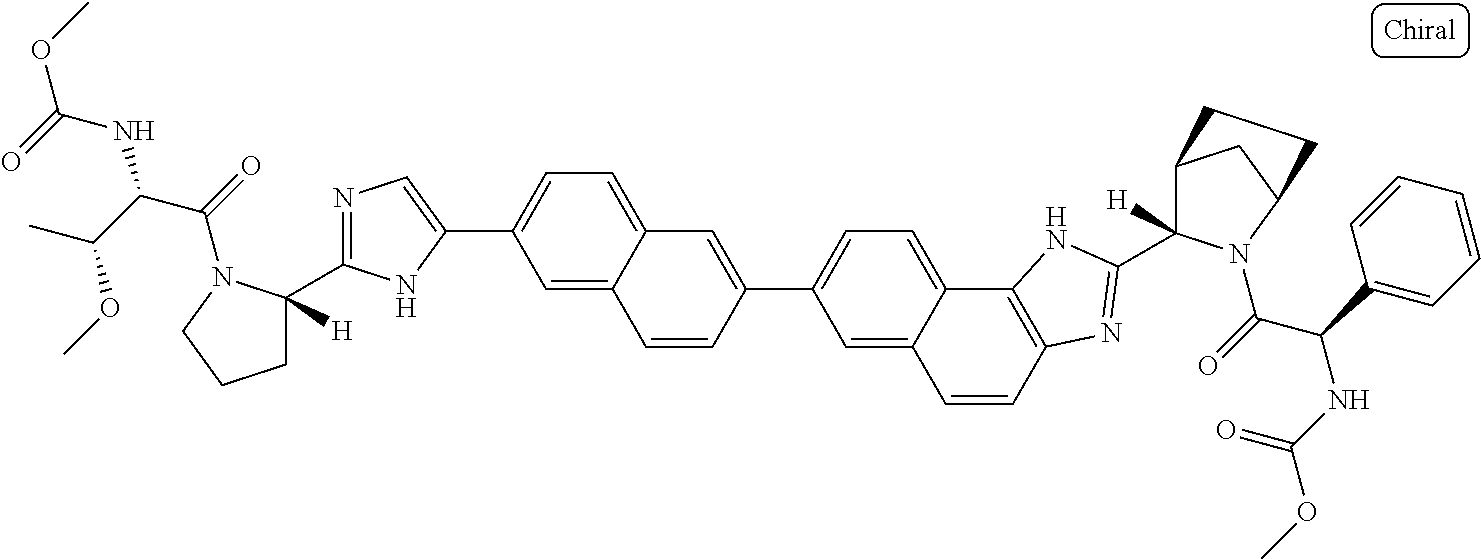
C1=C2C(=CC=C1C1=CN=C(C3([H])CCCN3C(=O)C(C(C)OC)NC(OC)=O)N1)C=C(C1=CC=C3C(=C1)C=CC1=C3NC(C3([H])C4CC(N3C(=O)C(C3=CC=CC=C3)NC(OC)=O)CC4)=N1)C=C2
